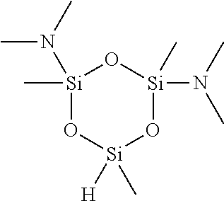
[Si]1(C)(N(C)C)O[Si]([H])(C)O[Si](N(C)C)(C)O1
